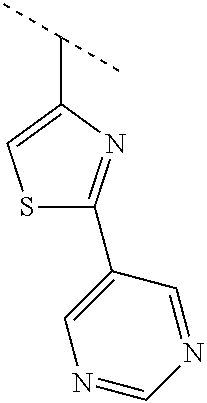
S1C(C2=CN=CN=C2)=NC(C(C)C)=C1
